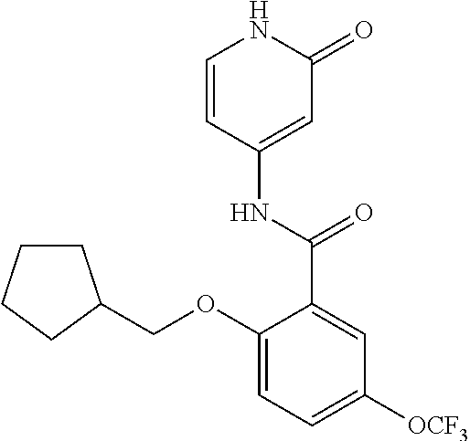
C1=CC(NC(=O)C2=CC([OCF3])=CC=C2OCC2CCCC2)=CC(=O)N1
